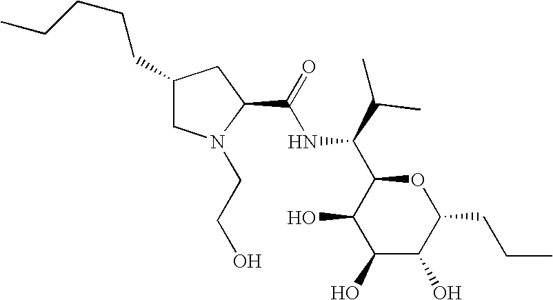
C1(O)C(O)C(CCC)OC(C(C(C)C)NC(=O)C2CC(CCCCC)CN2CCO)C1O
